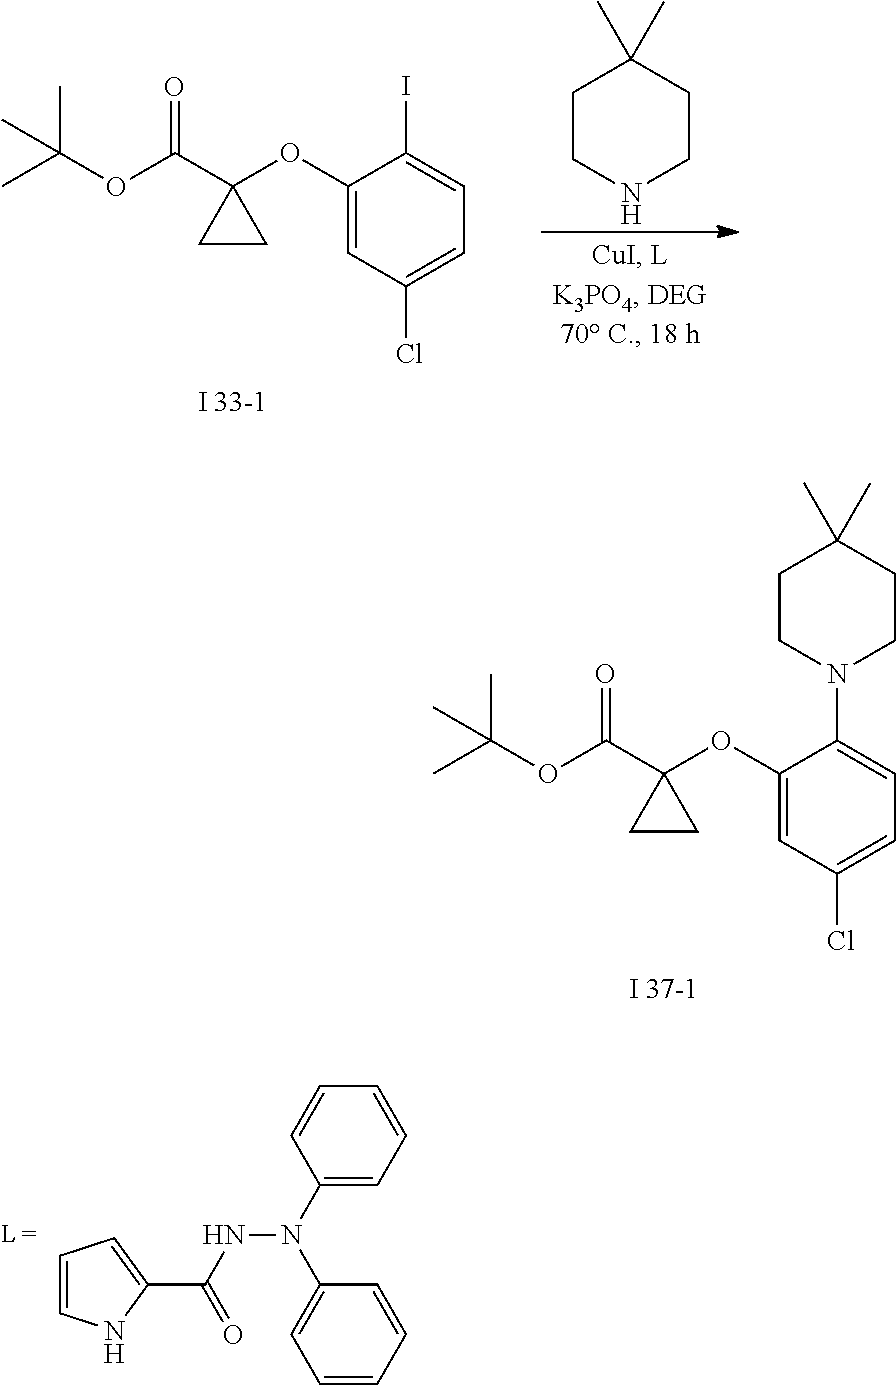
C1(OC2(C(OC(C)(C)C)=O)CC2)=CC(Cl)=CC=C1I.C1CNCCC1(C)C.C1(OC2(C(OC(C)(C)C)=O)CC2)=CC(Cl)=CC=C1N1CCC(C)(C)CC1.C1(N(NC(C2=CC=CN2)=O)C2=CC=CC=C2)=CC=CC=C1
